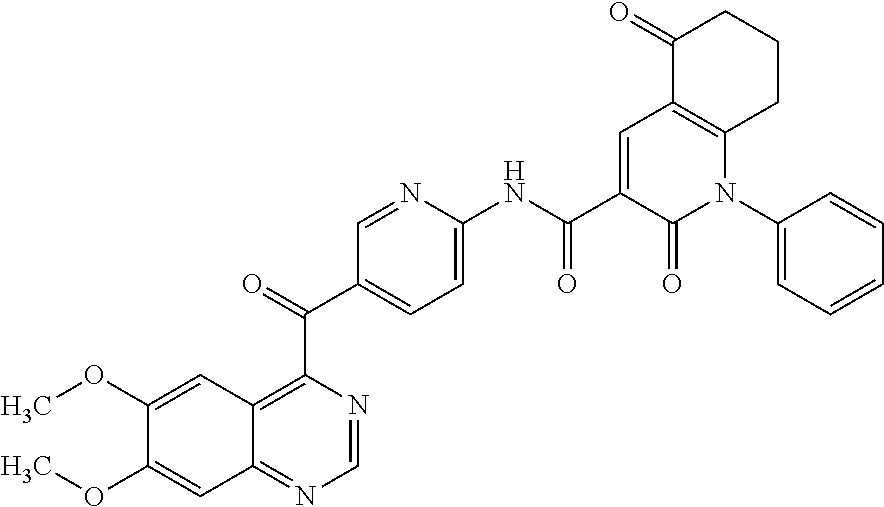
C1(OC)=CC2=NC=NC(C(C3=CC=C(NC(C4=CC5=C(N(C6=CC=CC=C6)C4=O)CCCC5=O)=O)N=C3)=O)=C2C=C1OC
